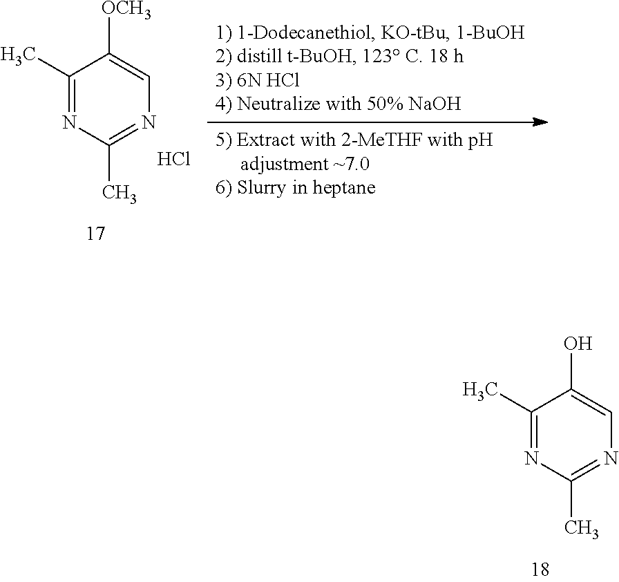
C1(C)=NC(C)=NC=C1[OCH3].Cl.C1(C)=NC(C)=NC=C1O
